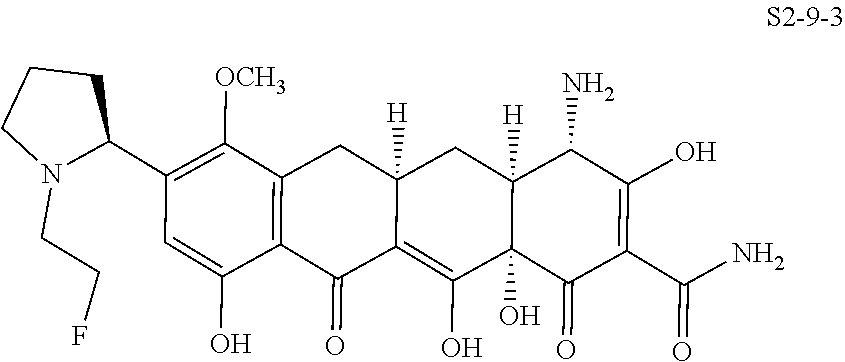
C1(C2N(CCF)CCC2)=C([OCH3])C2=C(C(O)=C1)C(=O)C1=C(O)C3(O)C([H])(CC1([H])C2)C(N)C(O)=C(C(N)=O)C3=O
